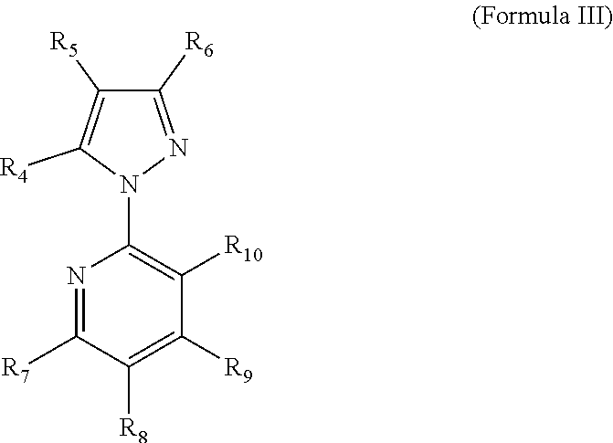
N1=C([R7])C([R8])=C([R9])C([R10])=C1N1N=C([R6])C([R5])=C1[R4]
